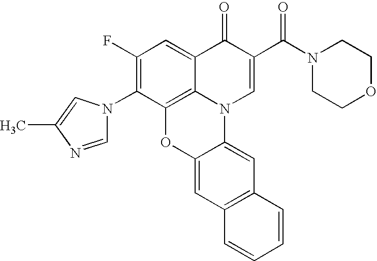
C12=C3C(=CC(F)=C1N1C=NC(C)=C1)C(=O)C(C(N1CCOCC1)=O)=CN3C1=CC3=C(C=C1O2)C=CC=C3
